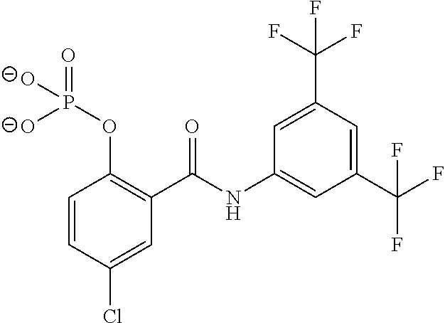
C1=CC(Cl)=CC(C(NC2=CC(C(F)(F)F)=CC(C(F)(F)F)=C2)=O)=C1OP([O-])(=O)[O-]
